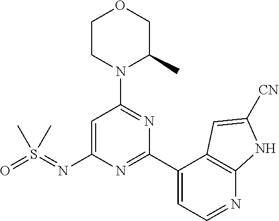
C1=C(N=S(=O)(C)C)N=C(C2=CC=NC3=C2C=C([CN])N3)N=C1N1C(C)COCC1
